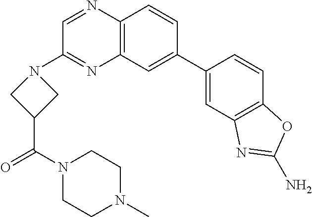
C1=C(C2=CC3=C(N=CC(N4CC(C(N5CCN(C)CC5)=O)C4)=N3)C=C2)C=CC2=C1N=C(N)O2
